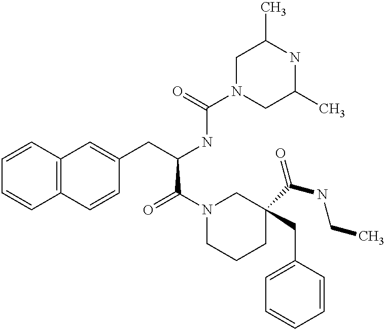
C1=CC2=C(C=C1)C=CC(CC(NC(N1CC(C)NC(C)C1)=O)C(=O)N1CCCC(C(NCC)=O)(CC3=CC=CC=C3)C1)=C2
